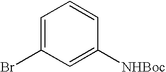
C1=C(Br)C=C([NHBoc])C=C1
